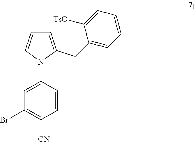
C1=C(N2C=CC=C2CC2=CC=CC=C2[TsO])C=CC([CN])=C1Br
